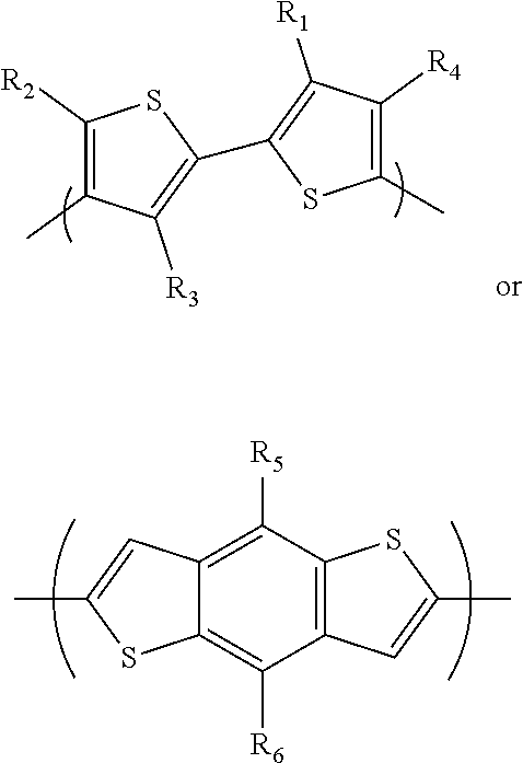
C12=C([R5])C3=C(C([R6])=C1SC(C)=C2)C=C(C)S3.C1(C2=C([R1])C([R4])=C(C)S2)=C([R3])C(C)=C([R2])S1
